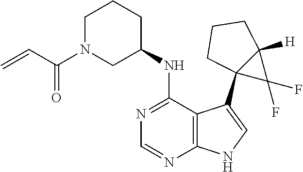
C1=NC2=C(C(NC3CCCN(C(C=C)=O)C3)=N1)C(C13C(F)(F)C1([H])CCC3)=CN2
